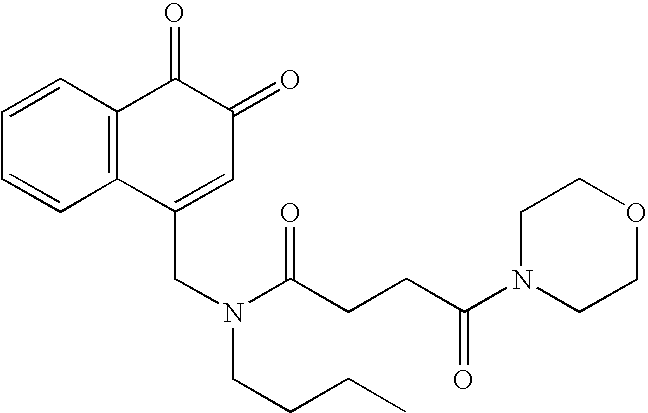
C1=CC=CC2=C1C(=O)C(=O)C=C2CN(C(CCC(N1CCOCC1)=O)=O)CCCC
